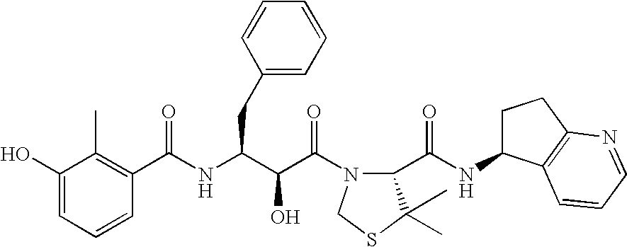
C1(O)=CC=CC(C(NC(C(C(=O)N2C(C(NC3CCC4=C3C=CC=N4)=O)C(C)(C)SC2)O)CC2=CC=CC=C2)=O)=C1C
